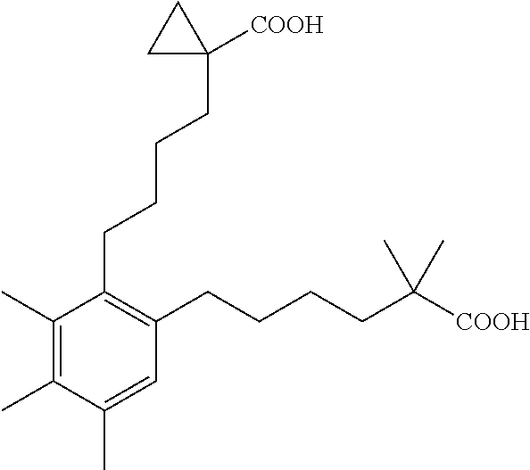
C1(C)=C(C)C(C)=CC(CCCCC([COOH])(C)C)=C1CCCCC1([COOH])CC1
